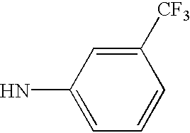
C1(N)=CC=CC([CF3])=C1
